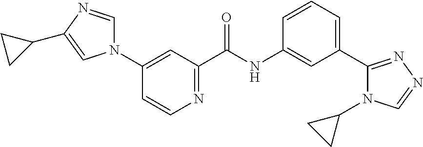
C1(N2C=NC(C3CC3)=C2)=CC(C(NC2=CC(C3=NN=CN3C3CC3)=CC=C2)=O)=NC=C1
